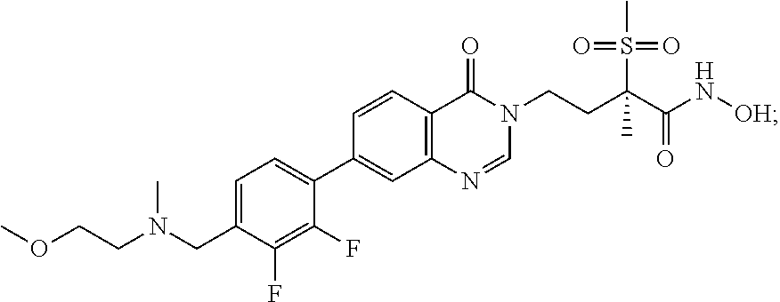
N(C)(CCOC)CC1=CC=C(C2=CC3=C(C=C2)C(=O)N(CCC(C(N[OH])=O)(S(=O)(=O)C)C)C=N3)C(F)=C1F
